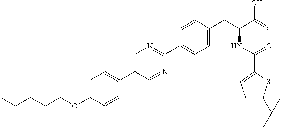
C(OC1=CC=C(C2=CN=C(C3=CC=C(CC(NC(=O)C4=CC=C(C(C)(C)C)S4)C(=O)O)C=C3)N=C2)C=C1)CCCC
